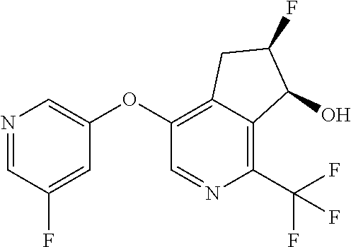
C1(OC2=CN=CC(F)=C2)=C2C(=C(C(F)(F)F)N=C1)C(O)C(F)C2
